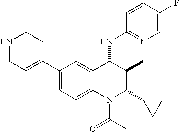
C1(C2=CCNCC2)=CC=C2C(=C1)C(NC1=NC=C(F)C=C1)C(C)C(C1CC1)N2C(C)=O
